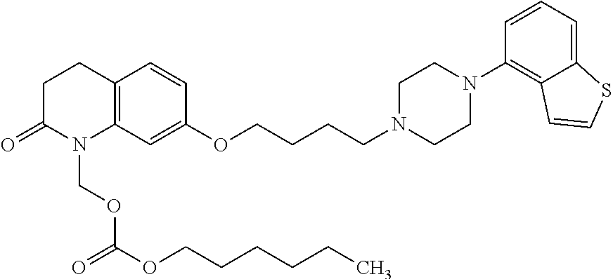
C1C(=O)N(COC(=O)OCCCCCC)C2=C(C1)C=CC(OCCCCN1CCN(C3=C4C(=CC=C3)SC=C4)CC1)=C2
